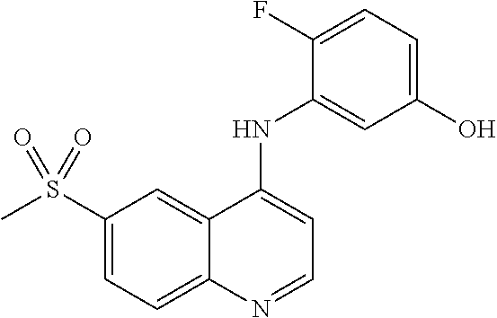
C1(S(C)(=O)=O)=CC=C2C(=C1)C(NC1=CC(O)=CC=C1F)=CC=N2
